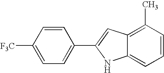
C1([F3C])=CC=C(C2=CC3=C(C)C=CC=C3N2)C=C1
